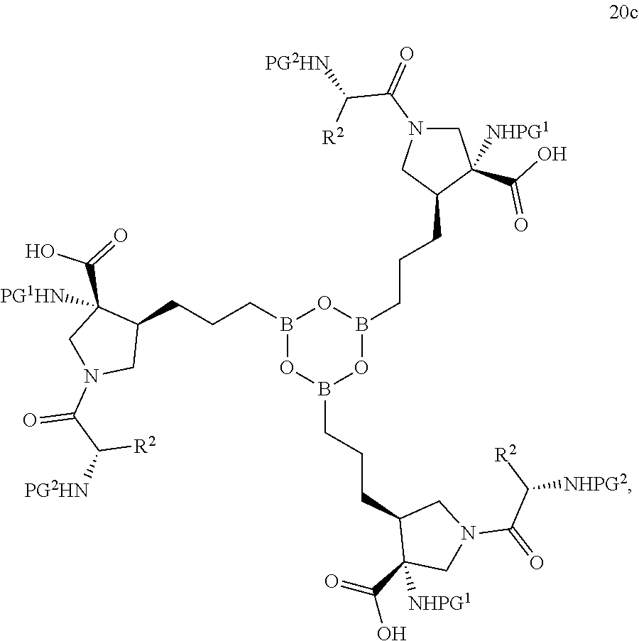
B1(CCCC2C(C(=O)O)([PG1HN])CN(C(C([PG2HN])[R2])=O)C2)OB(CCCC2C([NHPG1])(C(=O)O)CN(C(=O)C([R2])[NHPG2])C2)OB(CCCC2C(C(O)=O)([NHPG1])CN(C(=O)C([PG2HN])[R2])C2)O1
